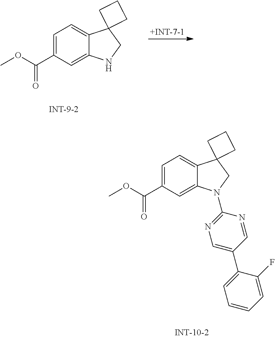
C1=C(C(=O)OC)C=C2C(=C1)C1(CN2C2=NC=C(C3=CC=CC=C3F)C=N2)CCC1.C1=C(C(=O)OC)C=C2C(=C1)C1(CN2)CCC1
